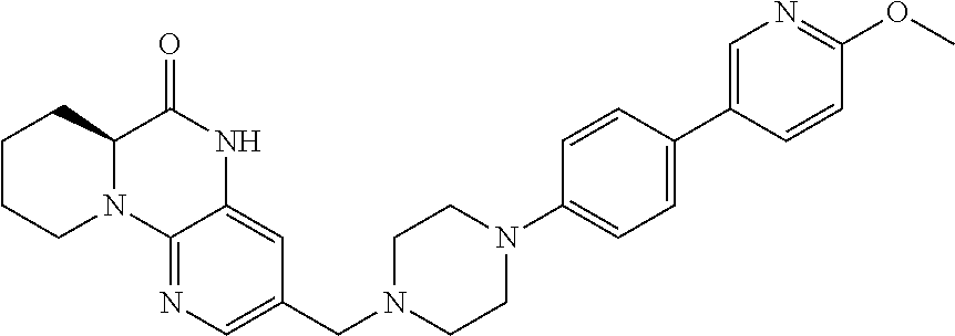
C12=NC=C(CN3CCN(C4=CC=C(C5=CN=C(OC)C=C5)C=C4)CC3)C=C1NC(=O)C1N2CCCC1
